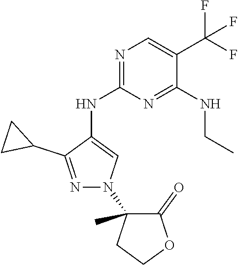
CC1(N2N=C(C3CC3)C(NC3=NC=C(C(F)(F)F)C(NCC)=N3)=C2)CCOC1=O
